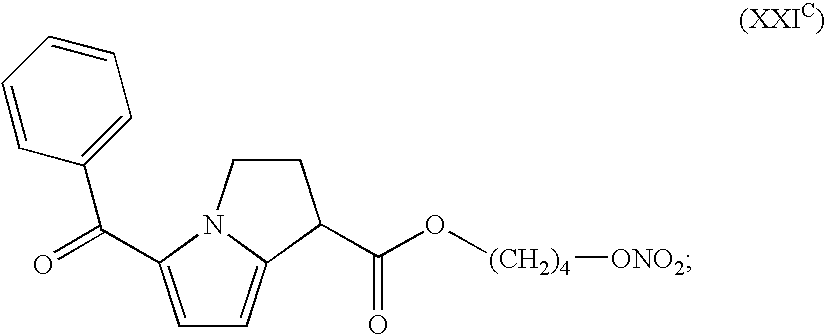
C1CN2C(=CC=C2C(C2=CC=CC=C2)=O)C1C(O[(CH2)4][ONO2])=O
